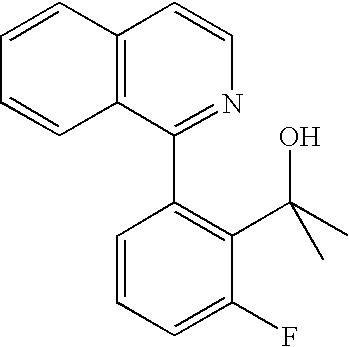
C12=C(C(C3=C(C(C)(O)C)C(F)=CC=C3)=NC=C1)C=CC=C2
